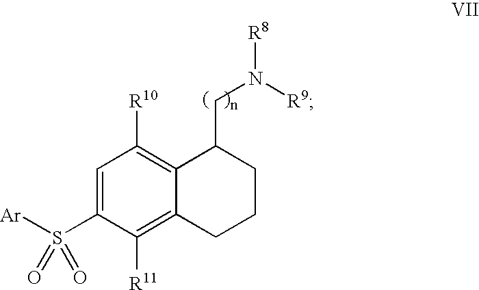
C1([R11])=C2C(=C([R10])C=C1S([Ar])(=O)=O)C(CN([R8])[R9])CCC2
